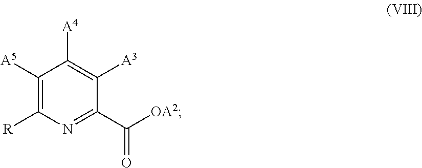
C1([A5])=C([R])N=C(C([OA2])=O)C([A3])=C1[A4]
